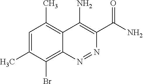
C1=C(C)C(Br)=C2C(=C1C)C(N)=C(C(N)=O)N=N2
